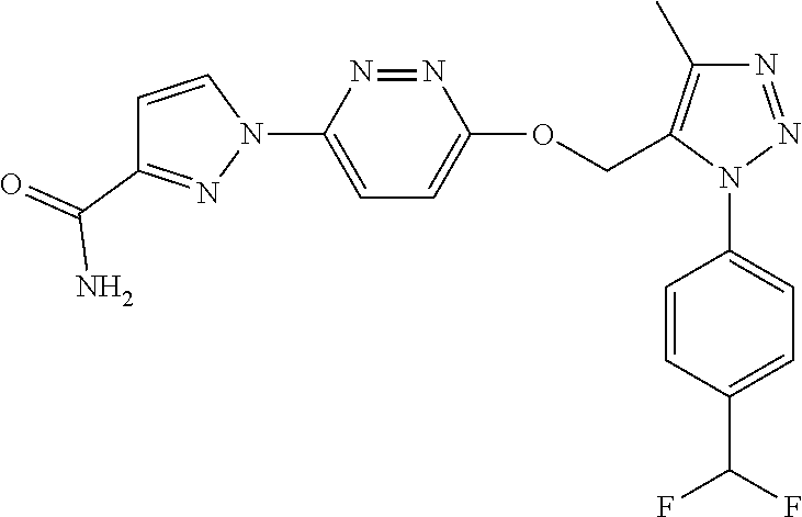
C1=CC(N2N=NC(C)=C2COC2=CC=C(N3C=CC(C(=O)N)=N3)N=N2)=CC=C1C(F)F
